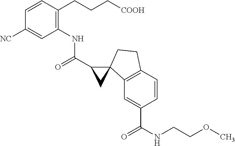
C1=CC(CCC[COOH])=C(NC(C2C3(C4=C(C=CC(C(NCCOC)=O)=C4)CC3)C2)=O)C=C1[NC]
